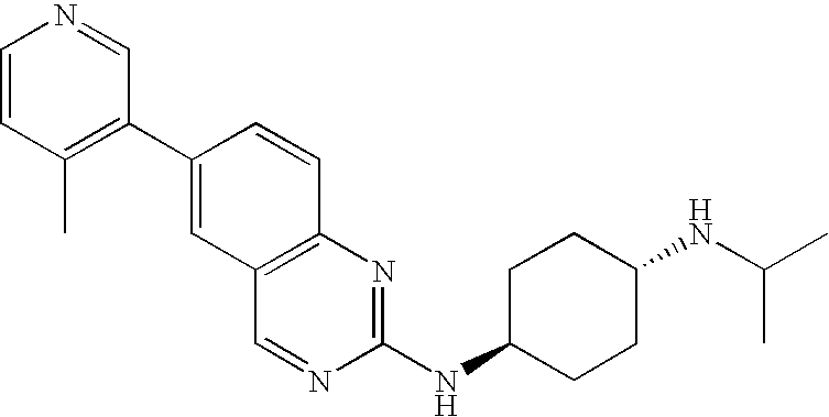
C1=CC(C)=C(C2=CC3=C(C=C2)N=C(NC2CCC(NC(C)C)CC2)N=C3)C=N1
